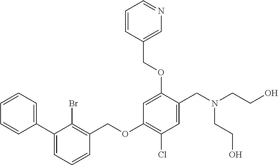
C1=CC=CC(C2=CC=CC(COC3=C(Cl)C=C(CN(CCO)CCO)C(OCC4=CN=CC=C4)=C3)=C2Br)=C1
